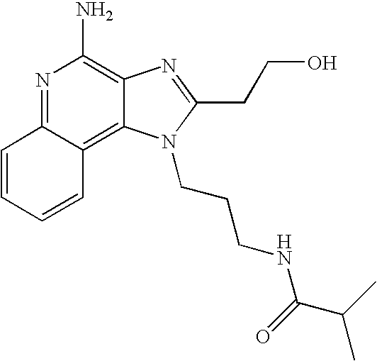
C1=CC=CC2=C3C(=C(N)N=C12)N=C(CCO)N3CCCNC(C(C)C)=O
